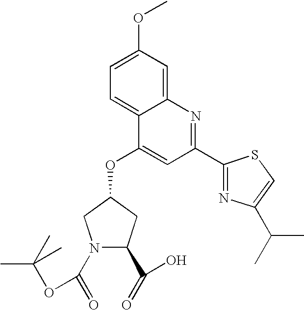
C12=CC(OC)=CC=C1C(OC1CC(C(=O)O)N(C(=O)OC(C)(C)C)C1)=CC(C1=NC(C(C)C)=CS1)=N2
